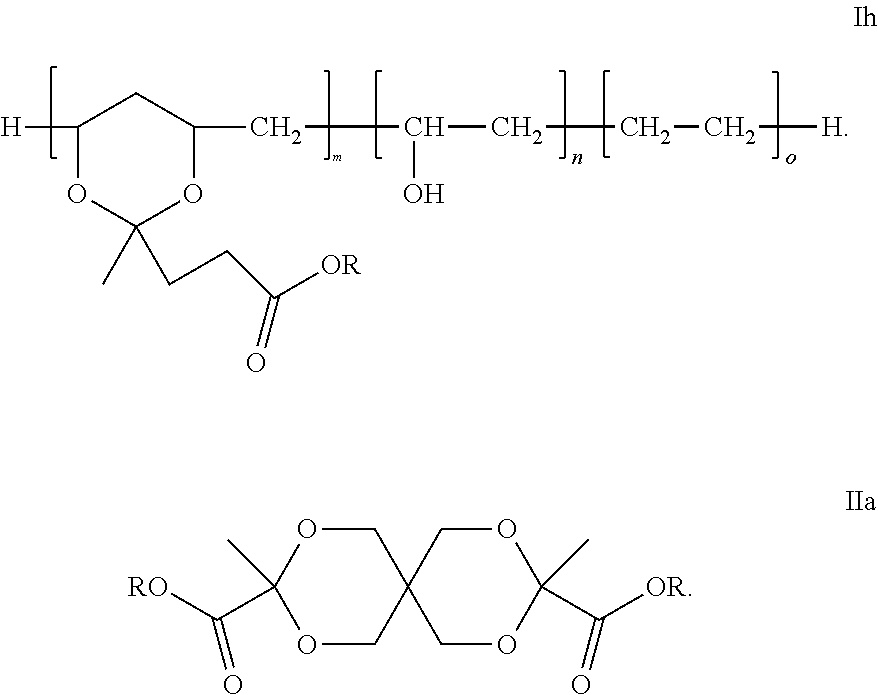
[H]C1OC(C)(CCC(=O)[OR])OC(CCC(O)CCC[H])C1.C1OC(C)(C([RO])=O)OCC12COC(C)(C([OR])=O)OC2
